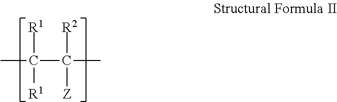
CC([R1])([R1])C([R2])([Z])C
